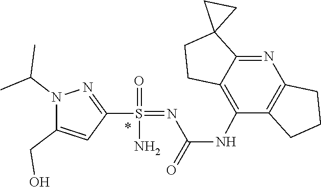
C(=O)(NC1=C2CCC3(CC3)C2=NC2=C1CCC2)N=S(=O)(C1=NN(C(C)C)C(CO)=C1)N
